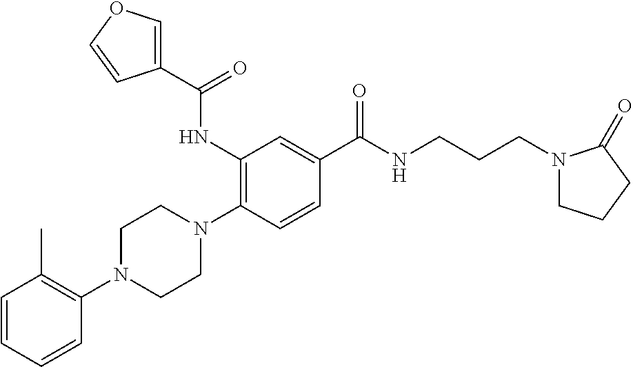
C1=CC=CC(N2CCN(C3=C(NC(=O)C4=COC=C4)C=C(C(=O)NCCCN4CCCC4=O)C=C3)CC2)=C1C
